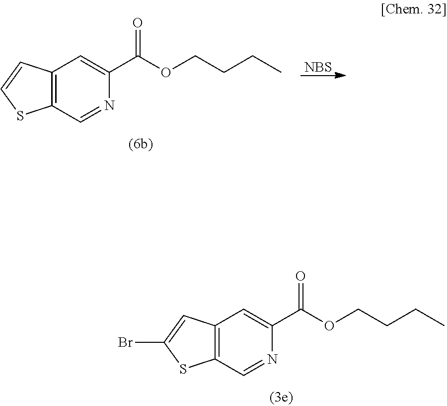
C12=C(C=NC(C(OCCCC)=O)=C1)SC(Br)=C2.C12=C(C=NC(C(OCCCC)=O)=C1)SC=C2.[NBS]
